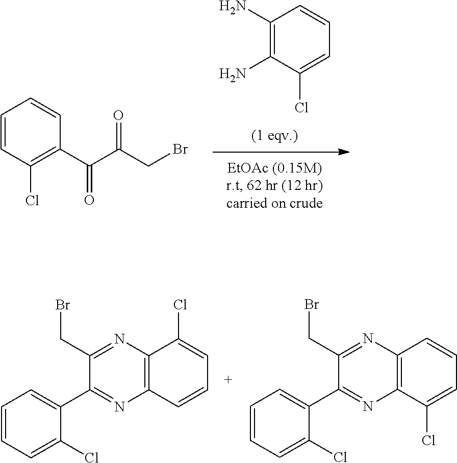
C1(N)=C(N)C(Cl)=CC=C1.C1=CC(Cl)=C(C(C(CBr)=O)=O)C=C1.C1(C2=CC=CC=C2Cl)=NC2=C(N=C1CBr)C(Cl)=CC=C2.C1(C2=CC=CC=C2Cl)=NC2=C(N=C1CBr)C=CC=C2Cl
